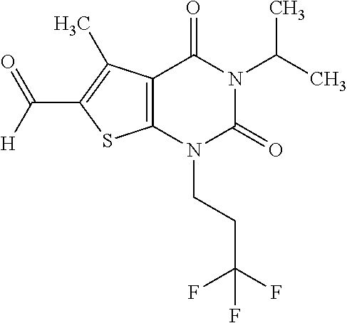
C12=C(N(CCC(F)(F)F)C(=O)N(C(C)C)C1=O)SC(C(=O)[H])=C2C
